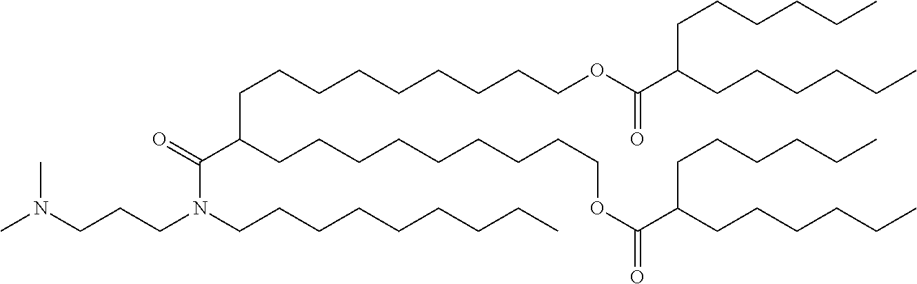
N(CCCN(C(C(CCCCCCCCCOC(=O)C(CCCCCC)CCCCCC)CCCCCCCCCOC(C(CCCCCC)CCCCCC)=O)=O)CCCCCCCCC)(C)C
